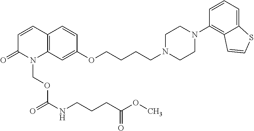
C1=CC2=C(N(COC(NCCCC(OC)=O)=O)C1=O)C=C(OCCCCN1CCN(C3=C4C(=CC=C3)SC=C4)CC1)C=C2
